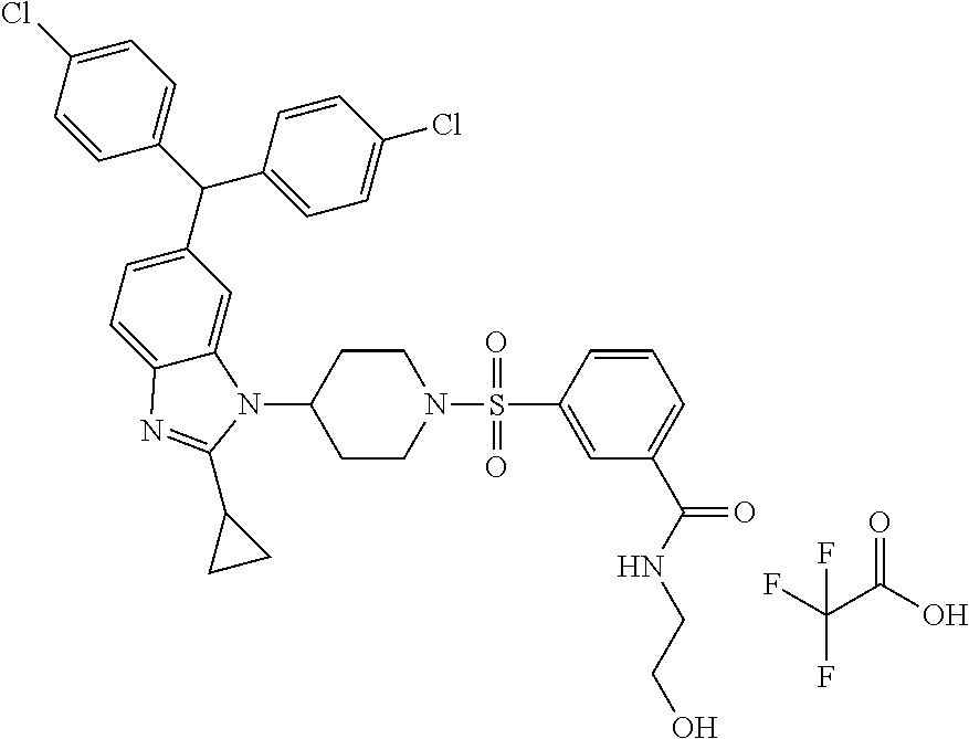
C1=C(Cl)C=CC(C(C2=CC=C(Cl)C=C2)C2=CC=C3C(=C2)N(C2CCN(S(=O)(C4=CC(C(NCCO)=O)=CC=C4)=O)CC2)C(C2CC2)=N3)=C1.O=C(O)C(F)(F)F
